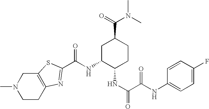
C1CC2=C(CN1C)SC(C(NC1C(NC(C(NC3=CC=C(F)C=C3)=O)=O)CCC(C(=O)N(C)C)C1)=O)=N2
